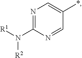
[R1]N([R2])C1=NC=C(*)C=N1
